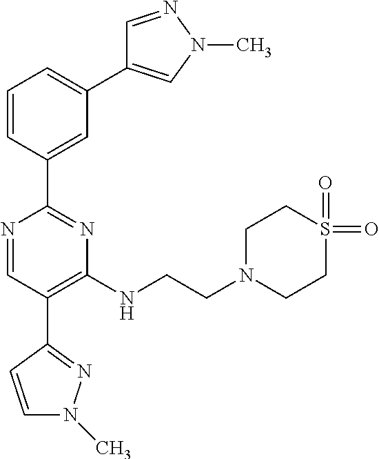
C1=CC(C2=NC(NCCN3CCS(=O)(=O)CC3)=C(C3=NN(C)C=C3)C=N2)=CC(C2=CN(C)N=C2)=C1
